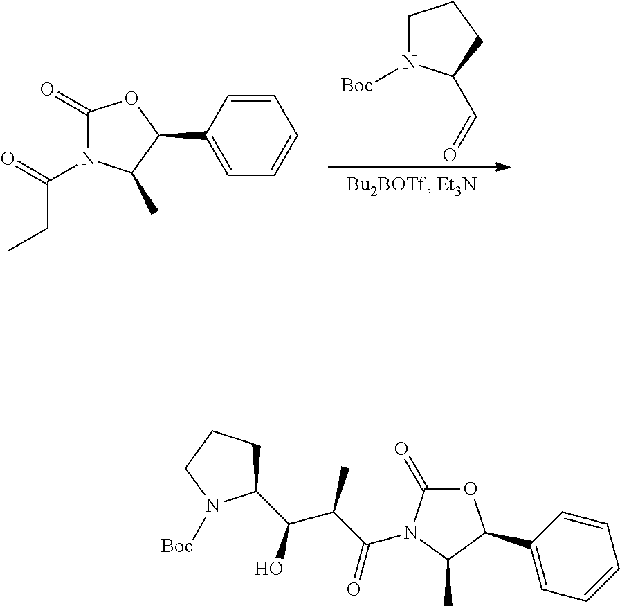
C1N([Boc])C(C=O)CC1.C1(=O)N(C(CC)=O)C(C)C(C2=CC=CC=C2)O1.C1(C(C(C)C(=O)N2C(=O)OC(C3=CC=CC=C3)C2C)O)CCCN1[Boc]
